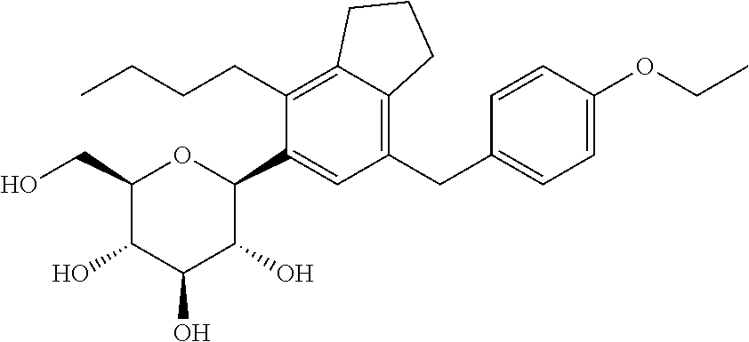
C1(CC2=CC=C(OCC)C=C2)=C2C(=C(CCCC)C(C3OC(CO)C(O)C(O)C3O)=C1)CCC2
